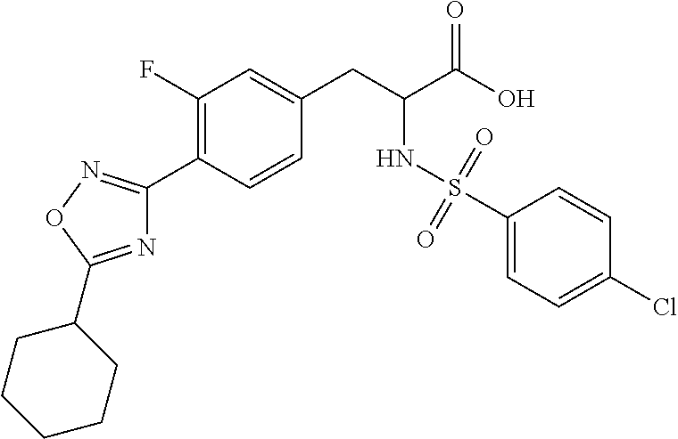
C1(F)=C(C2=NOC(C3CCCCC3)=N2)C=CC(CC(C(O)=O)NS(C2=CC=C(Cl)C=C2)(=O)=O)=C1
